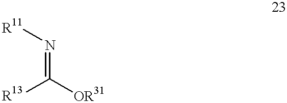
N(=C([R13])[OR31])[R11]
